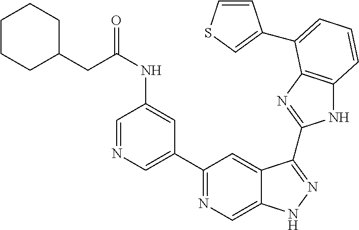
C1(C2=NC=C3C(=C2)C(C2=NC4=C(N2)C=CC=C4C2=CSC=C2)=NN3)=CN=CC(NC(=O)CC2CCCCC2)=C1
